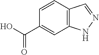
C1(C(O)=O)=CC2=C(C=C1)C=NN2
